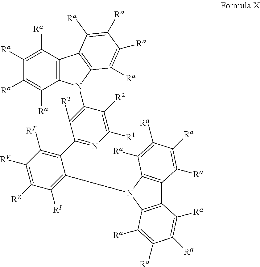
C1([R2])=C(N2C3=C(C([Ra])=C([Ra])C([Ra])=C3[Ra])C3=C2C([Ra])=C([Ra])C([Ra])=C3[Ra])C([R2])=C([R1])N=C1C1=C([RT])C([RV])=C([RZ])C([RI])=C1N1C2=C(C3=C1C([Ra])=C([Ra])C([Ra])=C3[Ra])C([Ra])=C([Ra])C([Ra])=C2[Ra]
